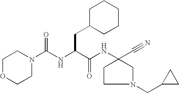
C1CN(CC2CC2)CC1(C#N)NC(C(NC(N1CCOCC1)=O)CC1CCCCC1)=O
